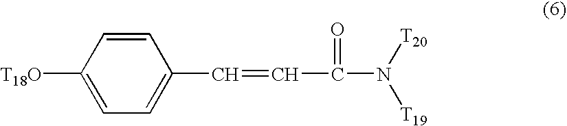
C1=CC([T18O])=CC=C1C=CC(=O)N([T20])[T19]
